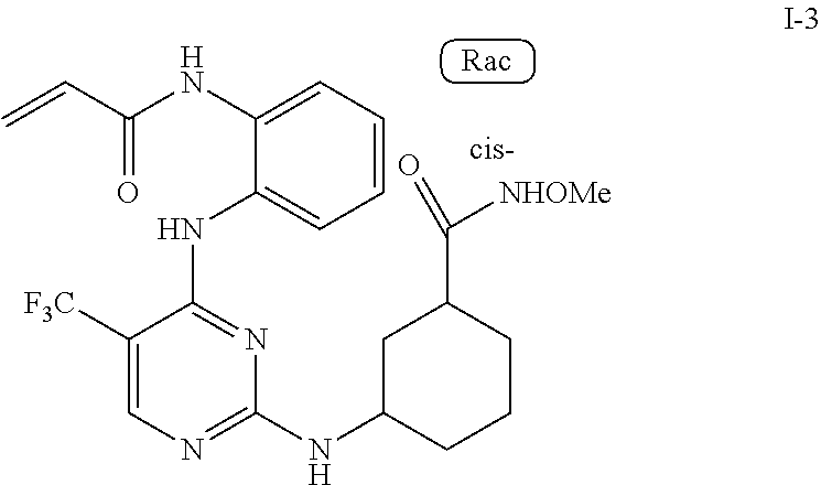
C1([F3C])=CN=C(NC2CCCC(C(=O)[NHOMe])C2)N=C1NC1=CC=CC=C1NC(C=C)=O
